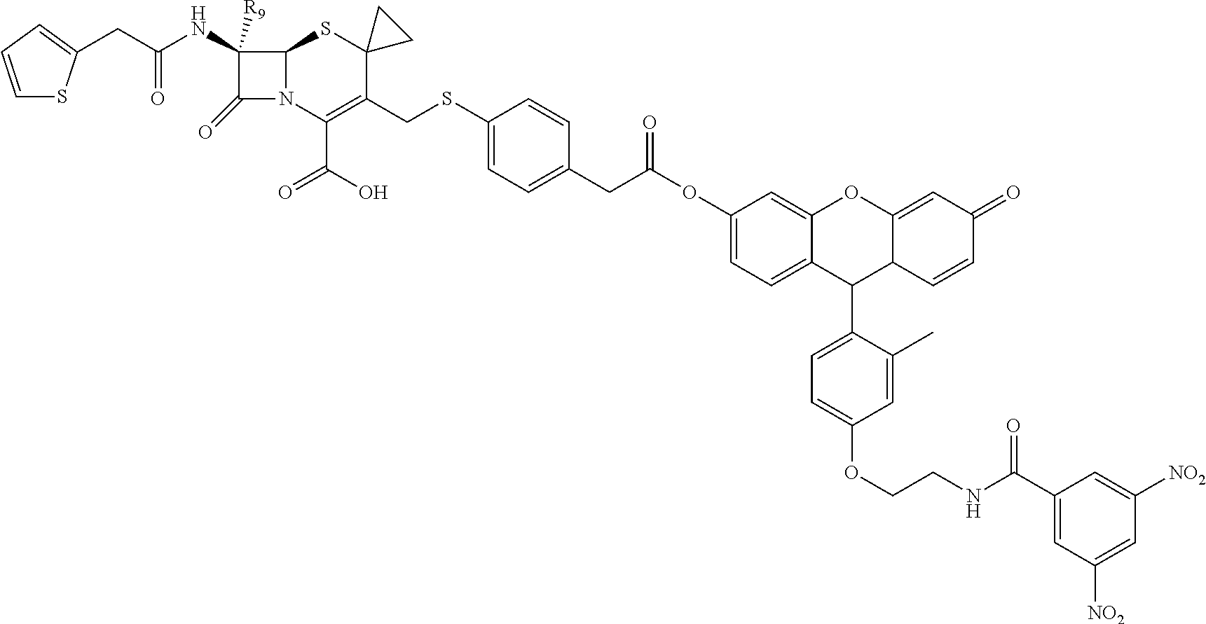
C12N(C(C(O)=O)=C(CSC3=CC=C(CC(OC4=CC=C5C(=C4)OC4=CC(=O)C=CC4C5C4=CC=C(OCCNC(C5=CC([NO2])=CC([NO2])=C5)=O)C=C4C)=O)C=C3)C3(S1)CC3)C(=O)C2(NC(CC1=CC=CS1)=O)[R9]
